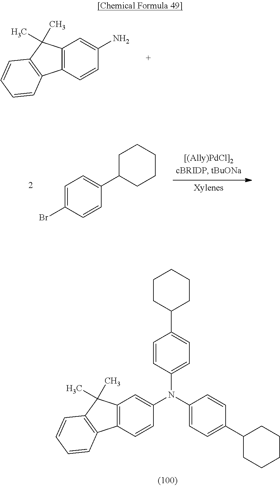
C12=C(C=CC(N(C3=CC=C(C4CCCCC4)C=C3)C3=CC=C(C4CCCCC4)C=C3)=C1)C1=C(C2(C)C)C=CC=C1.C12=C(C=CC(N)=C1)C1=C(C2(C)C)C=CC=C1.BrC1=CC=C(C2CCCCC2)C=C1
